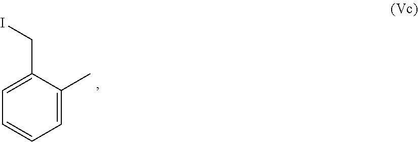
C1=C(CI)C(C)=CC=C1
